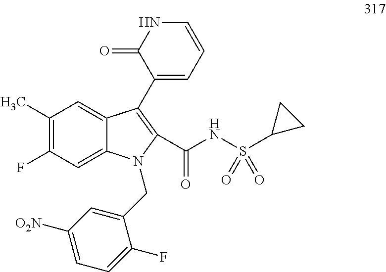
C1(C)=C(F)C=C2C(=C1)C(C1=CC=CNC1=O)=C(C(NS(C1CC1)(=O)=O)=O)N2CC1=CC([O2N])=CC=C1F
